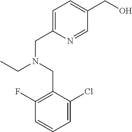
C1=C(CN(CC)CC2=C(F)C=CC=C2Cl)N=CC(CO)=C1
